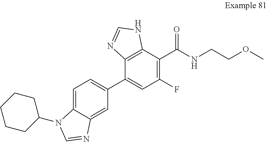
C12=C(C(C(NCCOC)=O)=C(F)C=C1C1=CC=C3C(=C1)N=CN3C1CCCCC1)NC=N2
